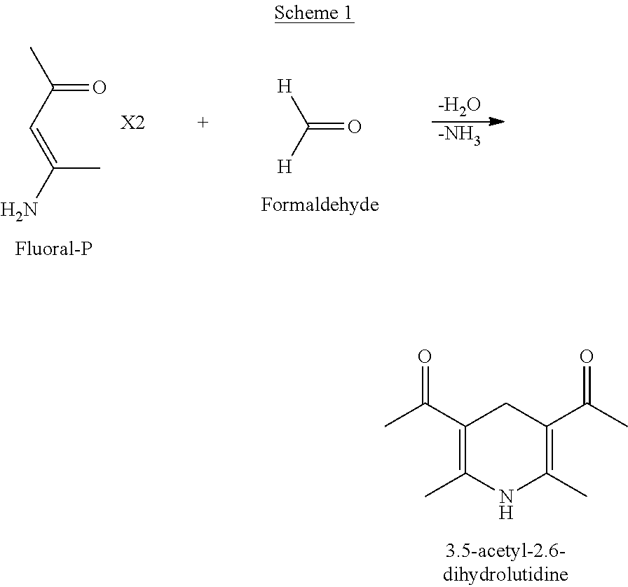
[H]C([H])=O.CC(C=C(N)C)=O.[X2].[-H2O].[-NH3].C1(C(C)=O)=C(C)NC(C)=C(C(C)=O)C1
